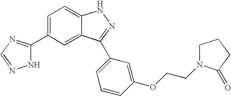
C1=C(C2=NC=NN2)C=C2C(=C1)NN=C2C1=CC=CC(OCCN2CCCC2=O)=C1
